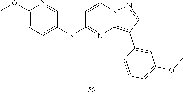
C1(C2=CC(OC)=CC=C2)=C2N=C(NC3=CC=C(OC)N=C3)C=CN2N=C1
